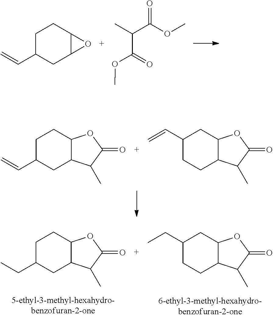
C1C(C=C)CC2C(C1)O2.O(C(C(C)C(OC)=O)=O)C.C1C(CC)CC2C(C1)OC(=O)C2C.C1(CC)CCC2C(C1)OC(=O)C2C.C1C(C=C)CC2C(C1)OC(=O)C2C.C1(C=C)CCC2C(C1)OC(=O)C2C
